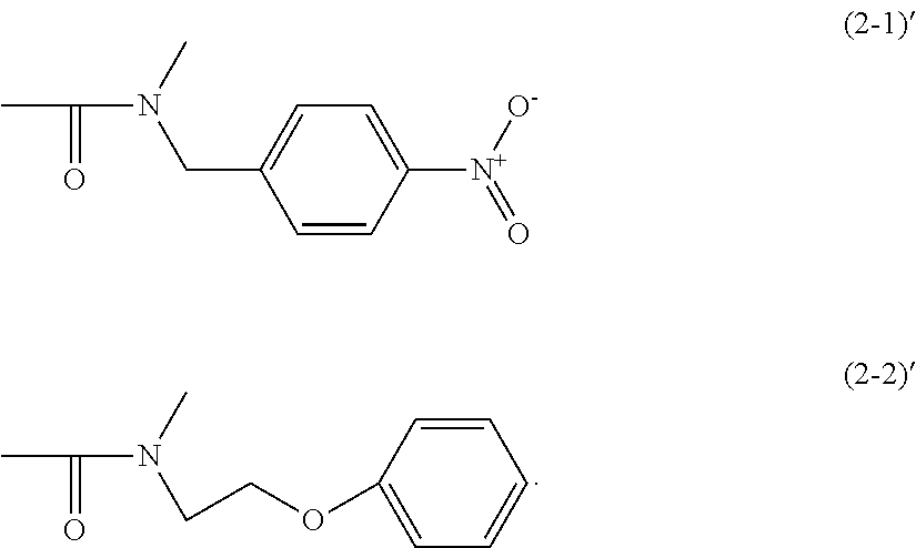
C1=CC(OCCN(C)C(C)=O)=CC=C1.C1=CC([N+](=O)[O-])=CC=C1CN(C)C(C)=O
